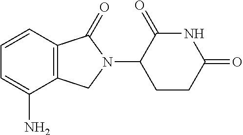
C1CC(=O)NC(=O)C1N1C(=O)C2=C(C1)C(N)=CC=C2
